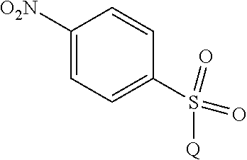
C1([NO2])=CC=C(S(=O)(=O)[Q])C=C1
